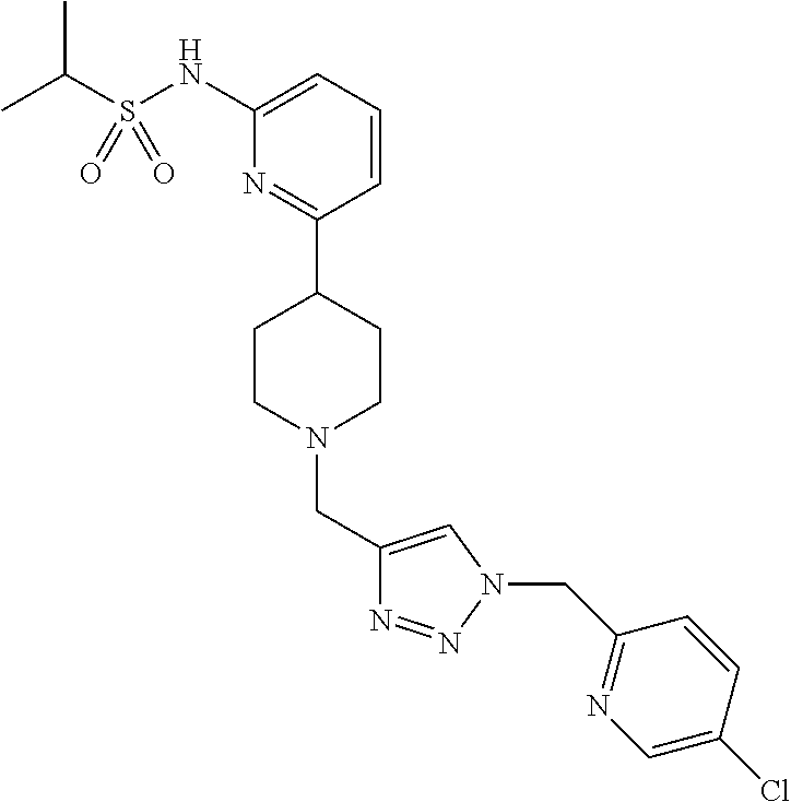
C1(NS(C(C)C)(=O)=O)=CC=CC(C2CCN(CC3=CN(CC4=NC=C(Cl)C=C4)N=N3)CC2)=N1
